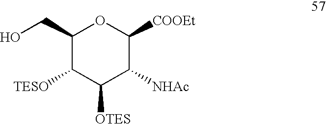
C1(CO)C([TESO])C([OTES])C([NHAc])C([COOEt])O1
